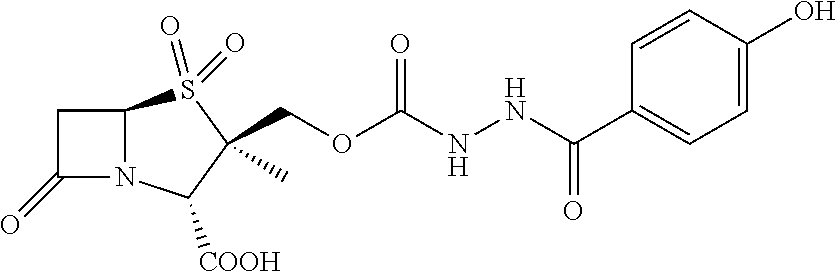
C1C(=O)N2C1S(=O)(=O)C(C)(COC(NNC(C1=CC=C(O)C=C1)=O)=O)C2[COOH]
